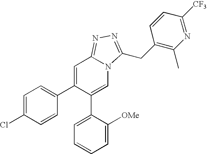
C1=C(Cl)C=CC(C2=CC3=NN=C(CC4=C(C)N=C([CF3])C=C4)N3C=C2C2=CC=CC=C2[OMe])=C1
